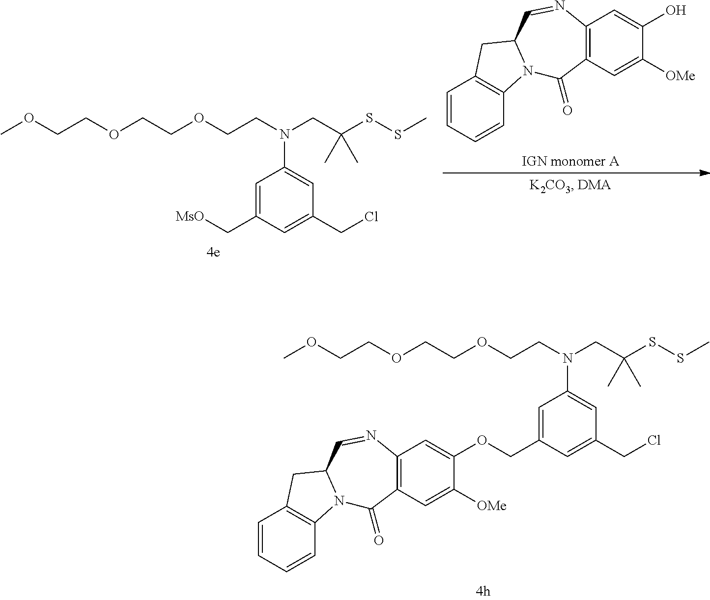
C1=CC=CC2=C1CC1N2C(=O)C2=C(N=C1)C=C(OCC1=CC(N(CCOCCOCCOC)CC(SSC)(C)C)=CC(CCl)=C1)C([OMe])=C2.COCCOCCOCCN(CC(SSC)(C)C)C1=CC(CCl)=CC(C[MsO])=C1.C1=CC=CC2=C1CC1N2C(=O)C2=C(N=C1)C=C(O)C([OMe])=C2
